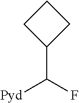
C1(C(F)[Pyd])CCC1
